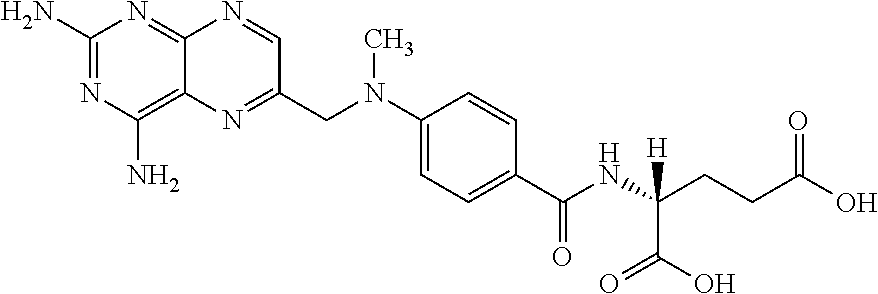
C1(N)=NC(N)=C2C(=N1)N=CC(CN(C1=CC=C(C(=O)NC([H])(C(=O)O)CCC(=O)O)C=C1)C)=N2
